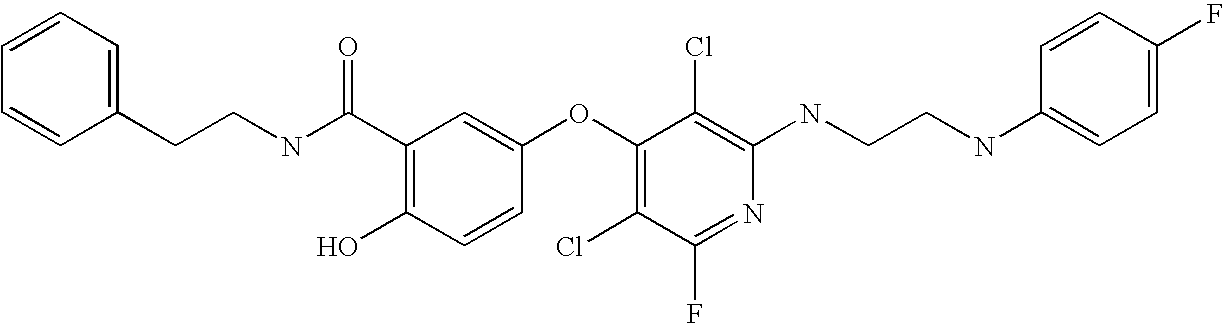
OC1=C(C(=O)NCCC2=CC=CC=C2)C=C(OC2=C(Cl)C(F)=NC(NCCNC3=CC=C(F)C=C3)=C2Cl)C=C1
